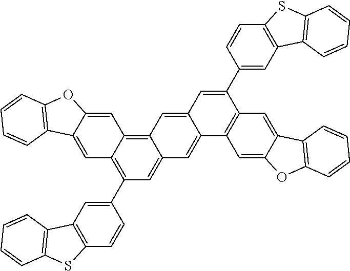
C1=C2C(=CC3=C4C(=CC(C5=CC6=C(C=C5)SC5=C6C=CC=C5)=C13)C=C1C(=C4)C=C(C3=CC4=C(C=C3)SC3=C4C=CC=C3)C3=C1C=C1C(=C3)C3=C(O1)C=CC=C3)OC1=C2C=CC=C1
